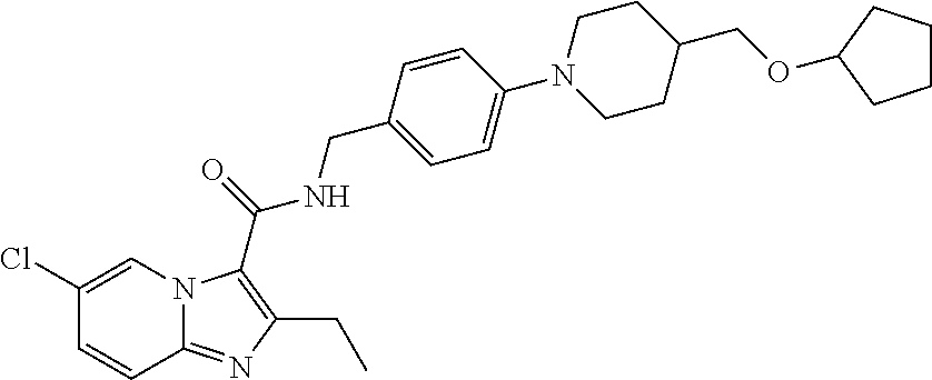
N12C(=NC(CC)=C1C(=O)NCC1=CC=C(N3CCC(COC4CCCC4)CC3)C=C1)C=CC(Cl)=C2
